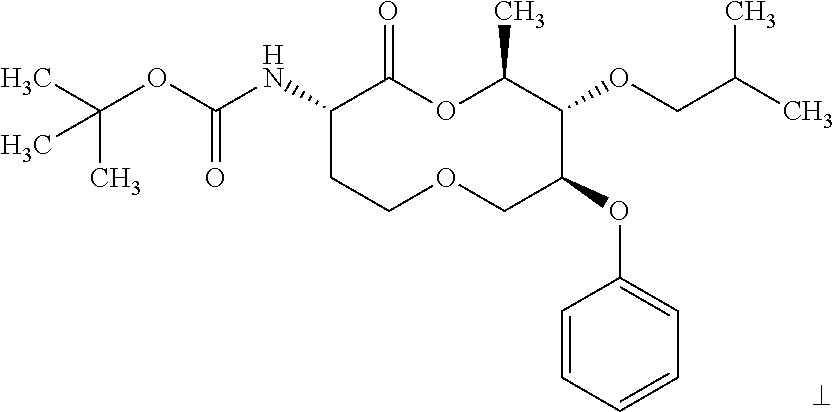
C1(NC(OC(C)(C)C)=O)CCOCC(OC2=CC=CC=C2)C(OCC(C)C)C(C)OC1=O
